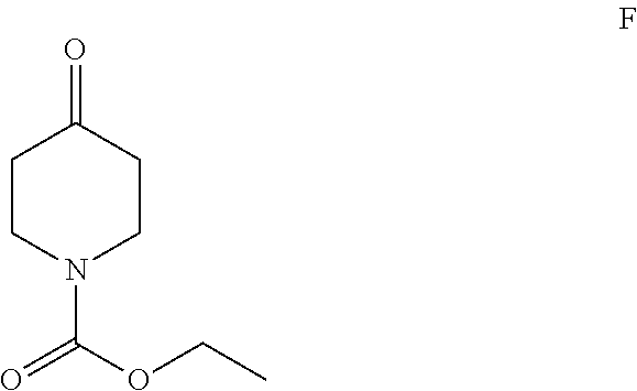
C1CN(C(OCC)=O)CCC1=O
